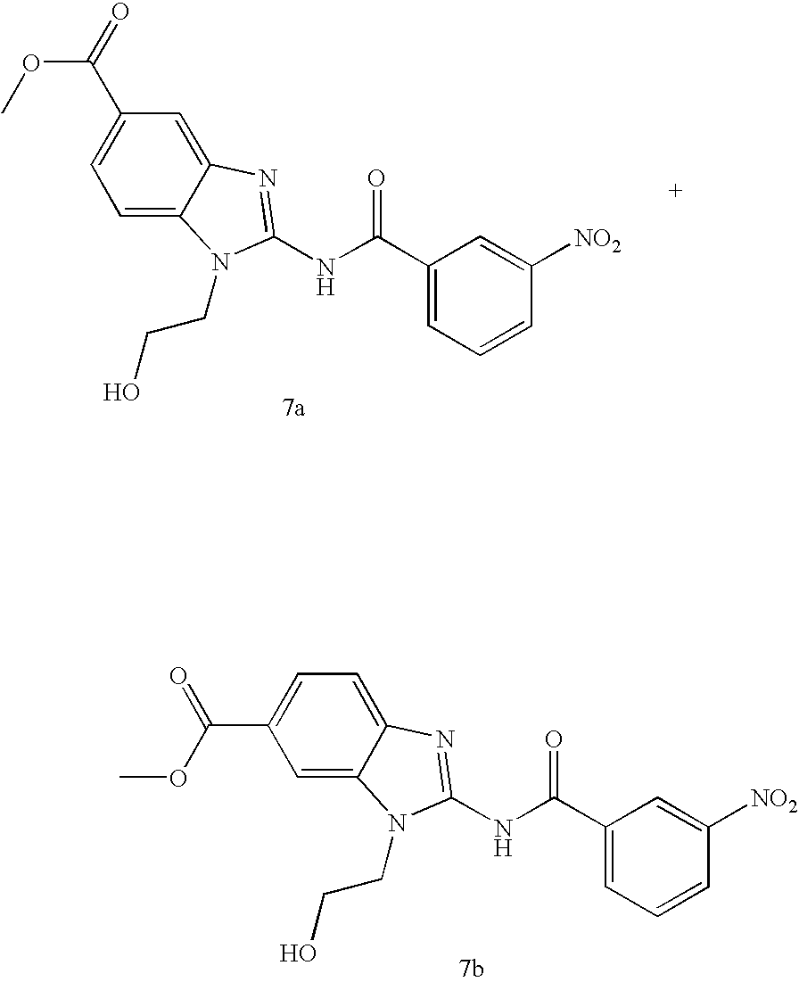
C1=C2C(=CC(C(OC)=O)=C1)N=C(NC(C1=CC=CC([NO2])=C1)=O)N2CCO.C1=C2C(=CC=C1C(=O)OC)N=C(NC(C1=CC=CC([NO2])=C1)=O)N2CCO
